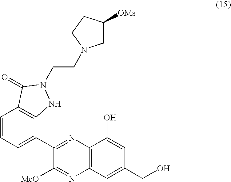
C1=CC=C(C2=NC3=C(N=C2[MeO])C=C(CO)C=C3O)C2=C1C(=O)N(CCN1CC([OMs])CC1)N2
